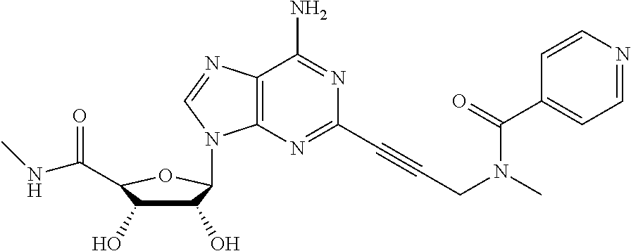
C12=C(N=C(C#CCN(C)C(C3=CC=NC=C3)=O)N=C1N)N(C1C(O)C(O)C(C(=O)NC)O1)C=N2
